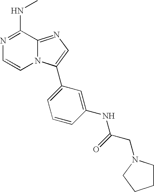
N1=C(NC)C2=NC=C(C3=CC=CC(NC(CN4CCCC4)=O)=C3)N2C=C1
